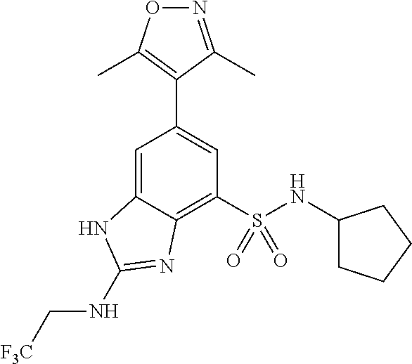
O1N=C(C)C(C2=CC(S(NC3CCCC3)(=O)=O)=C3C(=C2)NC(NC[F3C])=N3)=C1C
